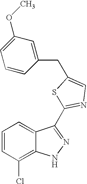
C1=CC=C2C(=C1Cl)NN=C2C1=NC=C(CC2=CC(OC)=CC=C2)S1
